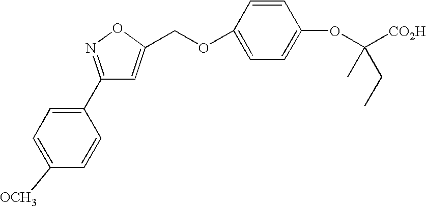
C1=C([OCH3])C=CC(C2=NOC(COC3=CC=C(OC([CO2H])(C)CC)C=C3)=C2)=C1
